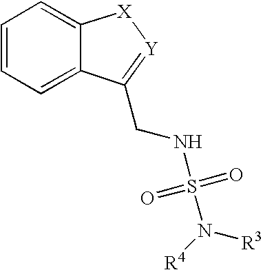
C1=CC=C2C(=C1)[X][Y]=C2CNS(N([R3])[R4])(=O)=O
